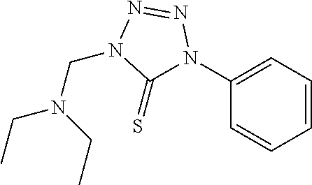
C1=CC=C(N2C(=S)N(CN(CC)CC)N=N2)C=C1
